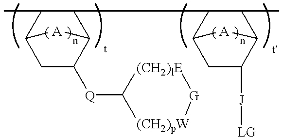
CC1C2CC([Q]C3[(CH2)pW][G][(CH2)lE]3)C(C1C1C3CC([J][LG])C(C1C)[A]3)[A]2
